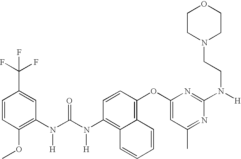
C1=CC(OC)=C(N(C(N(C2=C3C(=C(OC4=CC(C)=NC(N(CCN5CCOCC5)[H])=N4)C=C2)C=CC=C3)[H])=O)[H])C=C1C(F)(F)F
